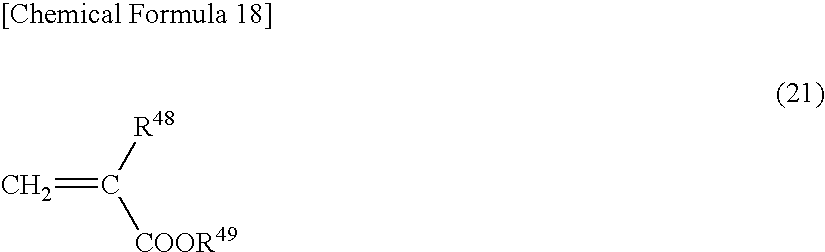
C=C([R48])[COOR49]
